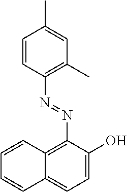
C1=CC(N=NC2=C3C(=CC=C2O)C=CC=C3)=C(C)C=C1C
